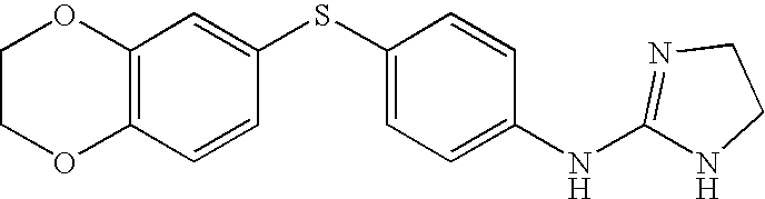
C12=C(C=CC(SC3=CC=C(NC4=NCCN4)C=C3)=C1)OCCO2
